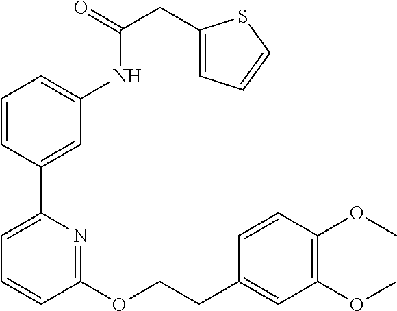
C1=CC(C2=CC=CC(OCCC3=CC(OC)=C(OC)C=C3)=N2)=CC(NC(CC2=CC=CS2)=O)=C1
